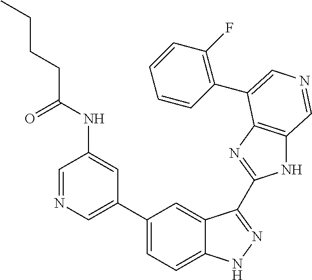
C1(C2=CN=CC(NC(CCCC)=O)=C2)=CC=C2C(=C1)C(C1=NC3=C(N1)C=NC=C3C1=C(F)C=CC=C1)=NN2
